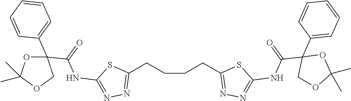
C1(CCCCC2=NN=C(NC(C3(C4=CC=CC=C4)OC(C)(C)OC3)=O)S2)=NN=C(NC(C2(C3=CC=CC=C3)OC(C)(C)OC2)=O)S1
